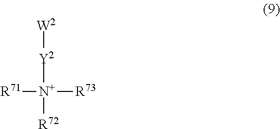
[W2][Y2][N+]([R72])([R73])[R71]
